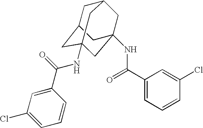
C1C2CC3(NC(C4=CC(Cl)=CC=C4)=O)CC(NC(C4=CC=CC(Cl)=C4)=O)(CC1C3)C2
